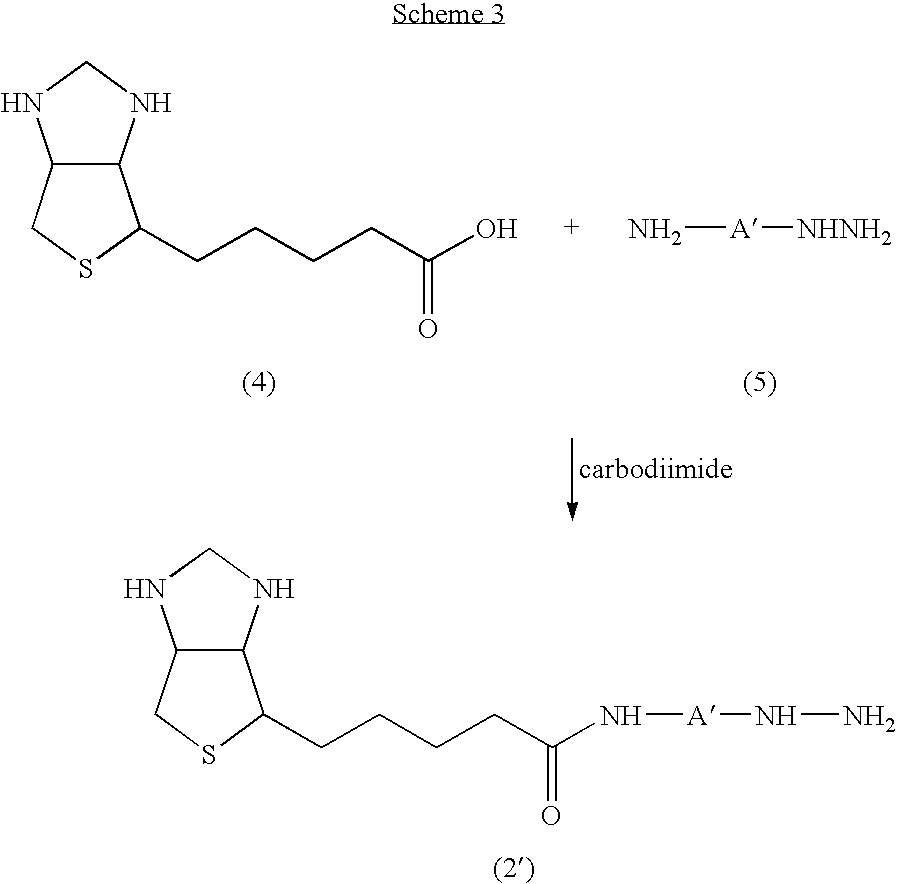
C12C(NCN1)C(CCCCC(N[A]NN)=O)SC2.C12C(NCN1)C(CCCCC(O)=O)SC2.N[A][NHNH2]
